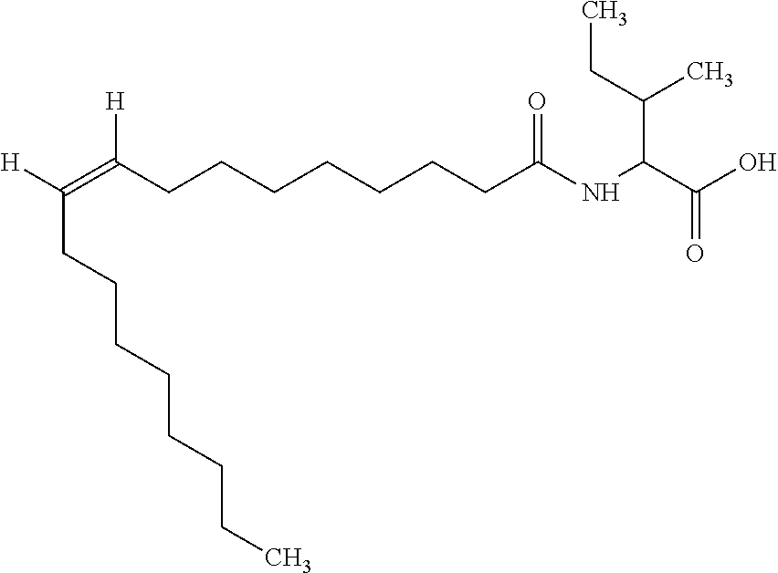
[H]C(=C(CCCCCCCC(NC(C(O)=O)C(CC)C)=O)[H])CCCCCCCC
